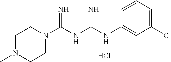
Cl.C1(NC(NC(N2CCN(C)CC2)=N)=N)=CC(Cl)=CC=C1
